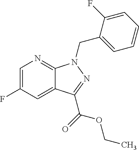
C1(CN2C3=NC=C(F)C=C3C(C(=O)OCC)=N2)=CC=CC=C1F
